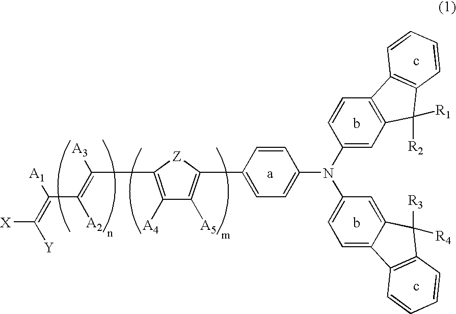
[A1]C(=C([Y])[X])C(=C([A3])C1=C([A4])C([A5])=C(C2=CC=C(N(C3=CC4=C(C=C3)C3=C(C4([R2])[R1])C=CC=C3)C3=CC=C4C(=C3)C([R3])([R4])C3=C4C=CC=C3)C=C2)[Z]1)[A2].[a].b.c.b.c
